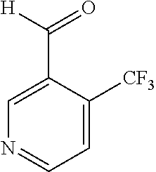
C1(C([H])=O)=CN=CC=C1[CF3]
